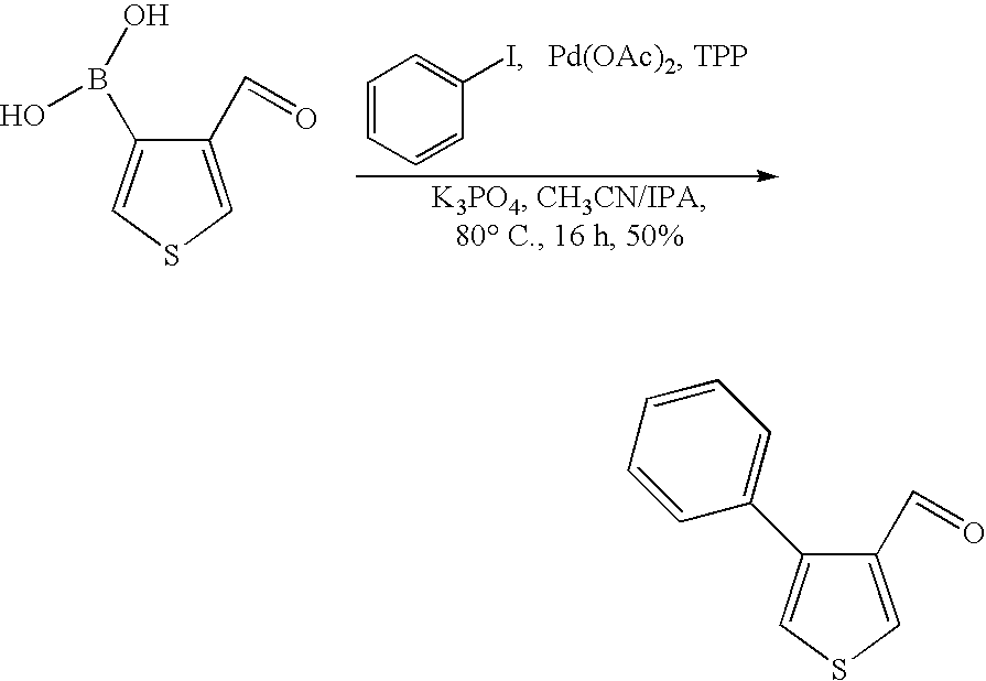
C1=CC=CC(I)=C1.C1(C=O)=CSC=C1B(O)O.C1(C=O)=CSC=C1C1=CC=CC=C1
